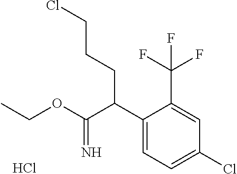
C1(C(C(OCC)=N)CCCCl)=CC=C(Cl)C=C1C(F)(F)F.Cl
